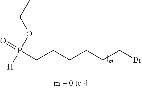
O=P(OCC)([H])CCCCCCBr
